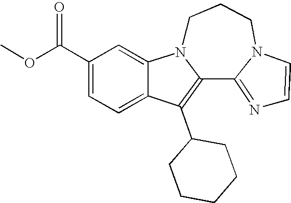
C1(C(OC)=O)=CC=C2C(=C1)N1C(=C2C2CCCCC2)C2=NC=CN2CCC1
